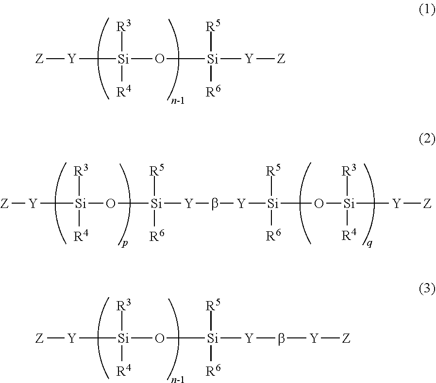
[Z][Y][Si](O[Si]([Y][Z])([R5])[R6])([R3])[R4].[Z][Y][Si](O[Si]([Y]b[Y][Si](O[Si]([R3])([R4])[Y][Z])([R5])[R6])([R5])[R6])([R3])[R4].[Z][Y][Si](O[Si]([Y]b[Y][Z])([R5])[R6])([R3])[R4]
